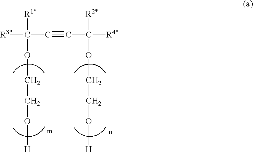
C(#CC([R4*])([R2*])OCCO[H])C([R3*])([R1*])OCCO[H]
